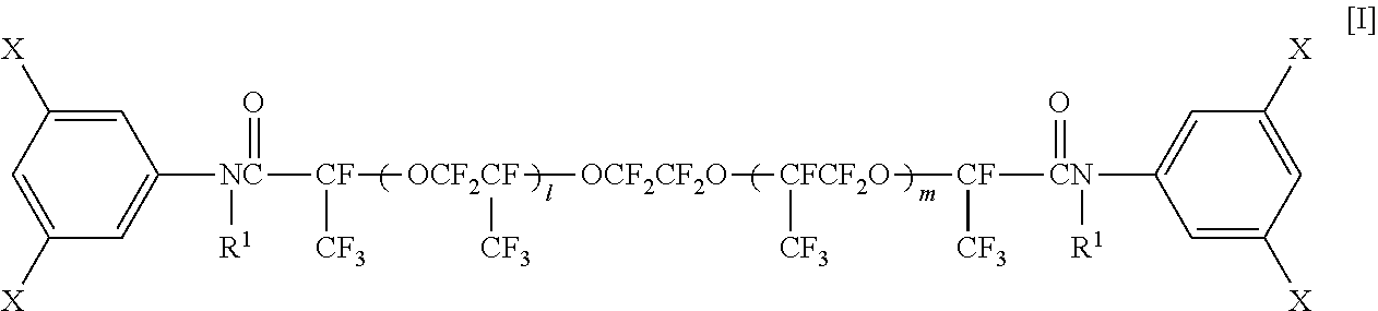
C1=C([X])C=C([X])C=C1[NC]([R1])(=O)[CF]([CF3])[OCF2CF]([OCF2CF2O][CFCF2O]([CF]([CF3])[CN]([R1])(=O)C1=CC([X])=CC([X])=C1)[CF3])[CF3]
